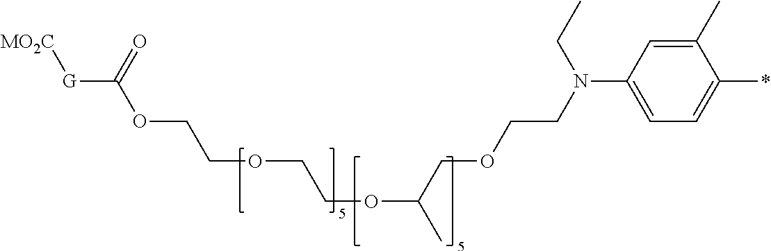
O(CCOCCOC(C)COCCN(C1=CC=C(*)C(C)=C1)CC)C([G][MO2C])=O
